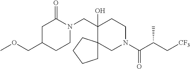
C(C1(O)CCN(C(C(C[CF3])C)=O)CC12CCCC2)N1C(=O)CC(COC)CC1
